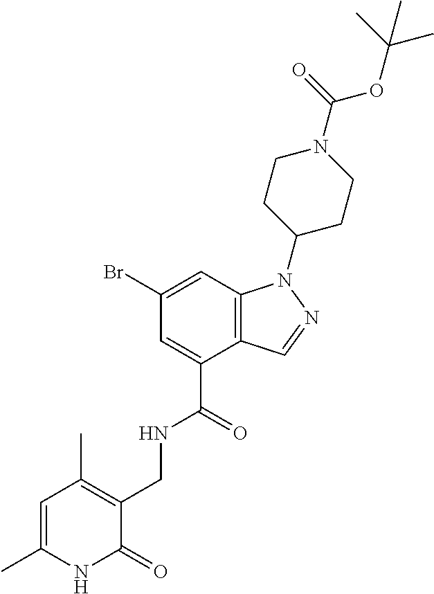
BrC1=CC2=C(C(C(=O)NCC3=C(C)C=C(C)NC3=O)=C1)C=NN2C1CCN(C(=O)OC(C)(C)C)CC1
